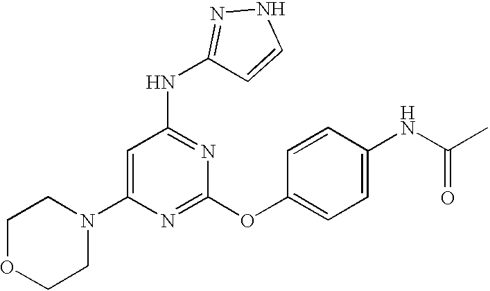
C1(N2CCOCC2)=CC(NC2=NNC=C2)=NC(OC2=CC=C(NC(C)=O)C=C2)=N1
